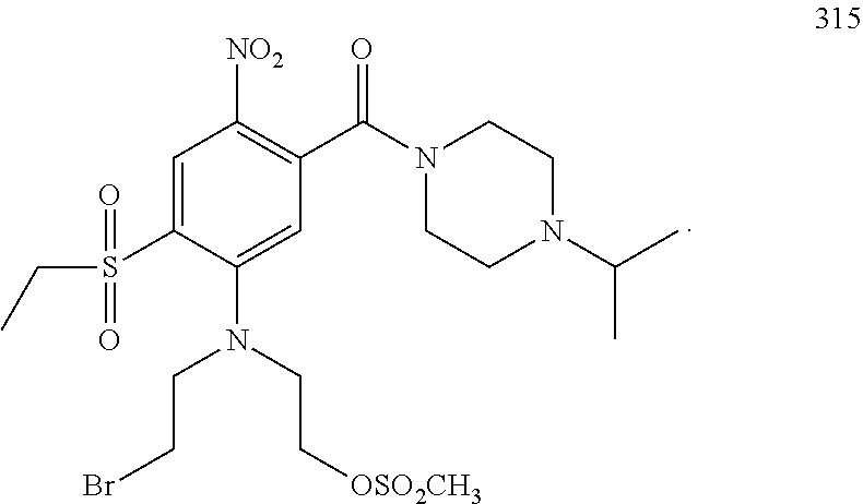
C1=C(S(CC)(=O)=O)C(N(CC[OSO2CH3])CCBr)=CC(C(N2CCN(C(C)C)CC2)=O)=C1[NO2]
